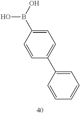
C1=CC=CC=C1C1=CC=C(B(O)O)C=C1
